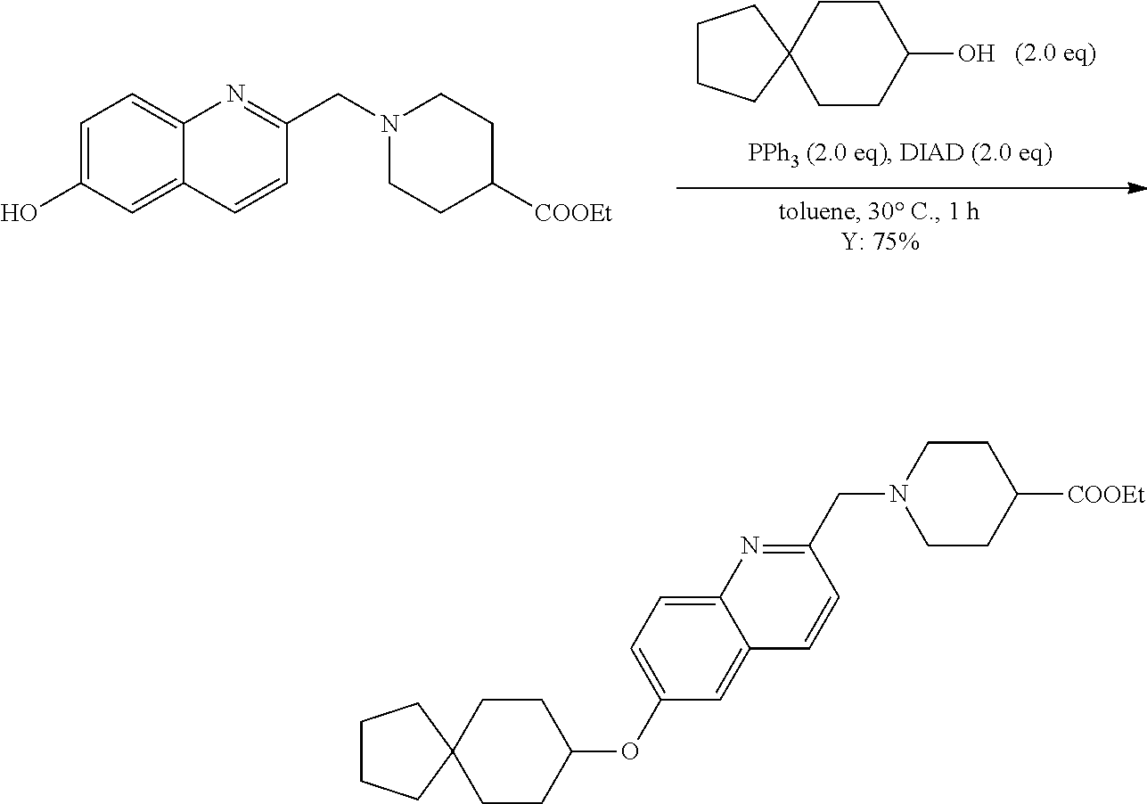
C1=C(O)C=C2C(=C1)N=C(CN1CCC([COOEt])CC1)C=C2.C1CC2(CCC1O)CCCC2.C1CN(CC2=NC3=CC=C(OC4CCC5(CC4)CCCC5)C=C3C=C2)CCC1[COOEt]
